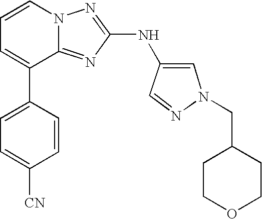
C1=CN2C(=NC(NC3=CN(CC4CCOCC4)N=C3)=N2)C(C2=CC=C([CN])C=C2)=C1
